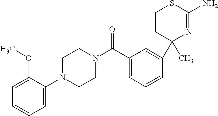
C1=C(OC)C(N2CCN(C(C3=CC=CC(C4(C)N=C(N)SCC4)=C3)=O)CC2)=CC=C1
